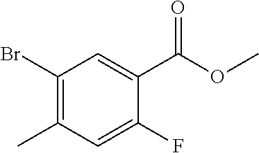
C1(Br)=C(C)C=C(F)C(C(OC)=O)=C1
